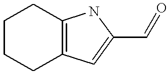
C1CCC2=C(C1)NC(C=O)=C2
